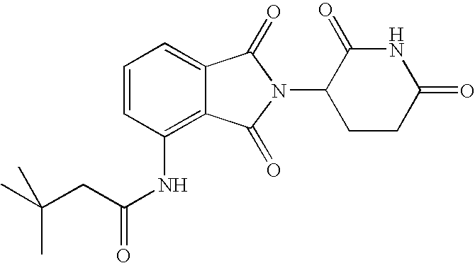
C1=C2C(=C(NC(=O)CC(C)(C)C)C=C1)C(=O)N(C1CCC(=O)NC1=O)C2=O
